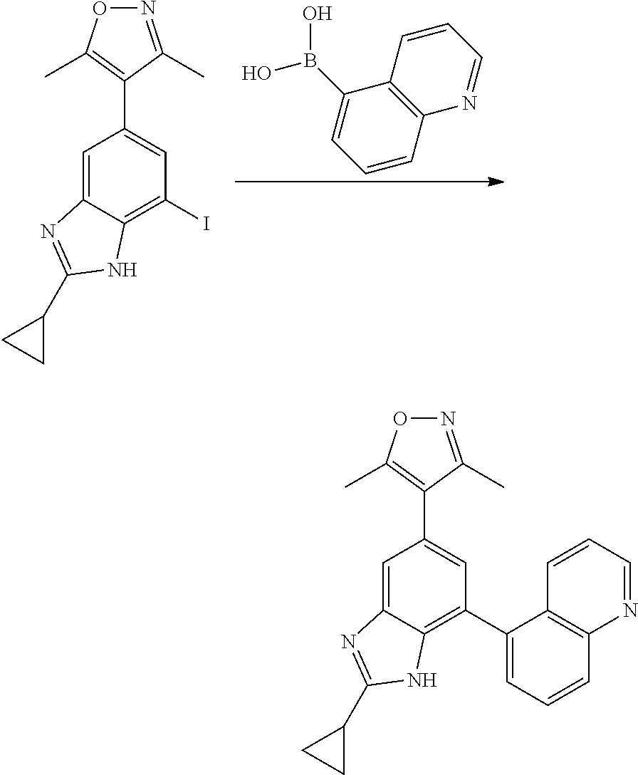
C1=C2C(=C(I)C=C1C1=C(C)ON=C1C)NC(C1CC1)=N2.C1(B(O)O)=CC=CC2=C1C=CC=N2.C1=C2C(=C(C3=CC=CC4=C3C=CC=N4)C=C1C1=C(C)ON=C1C)NC(C1CC1)=N2
